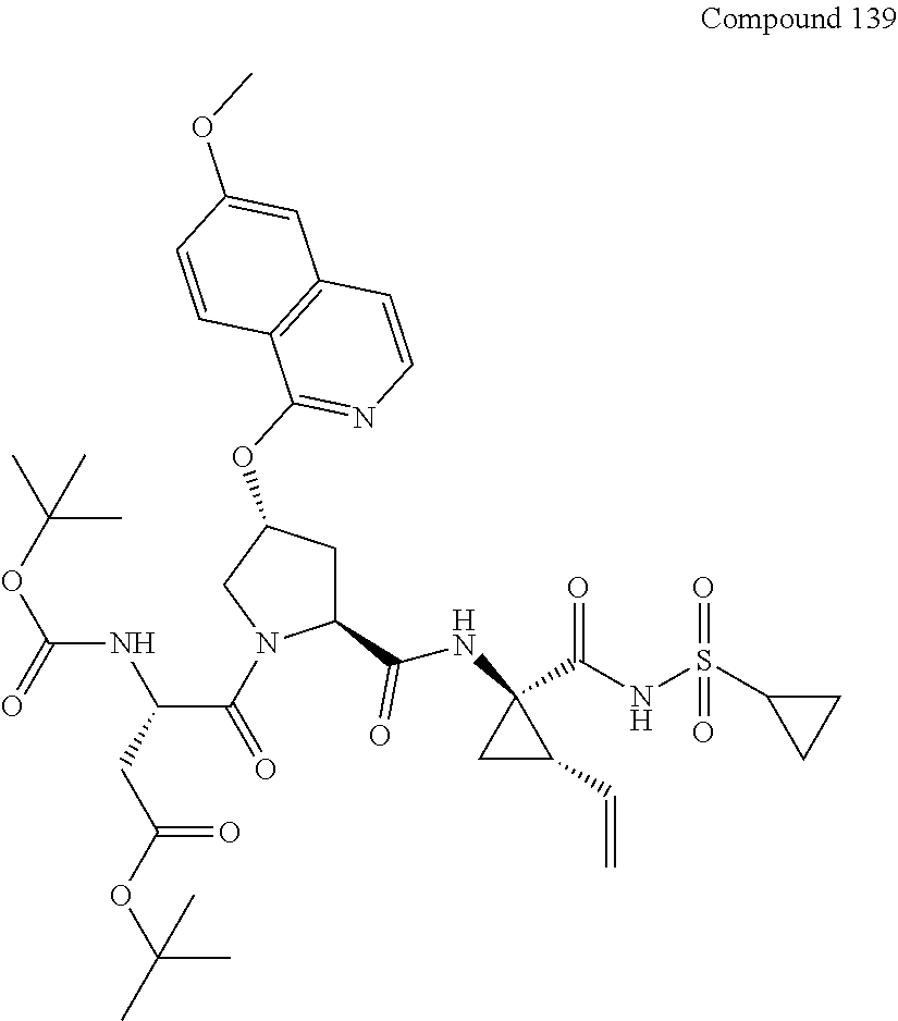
C(CC(C(=O)N1C(C(NC2(C(NS(C3CC3)(=O)=O)=O)CC2C=C)=O)CC(OC2=NC=CC3=C2C=CC(OC)=C3)C1)NC(OC(C)(C)C)=O)(=O)OC(C)(C)C
